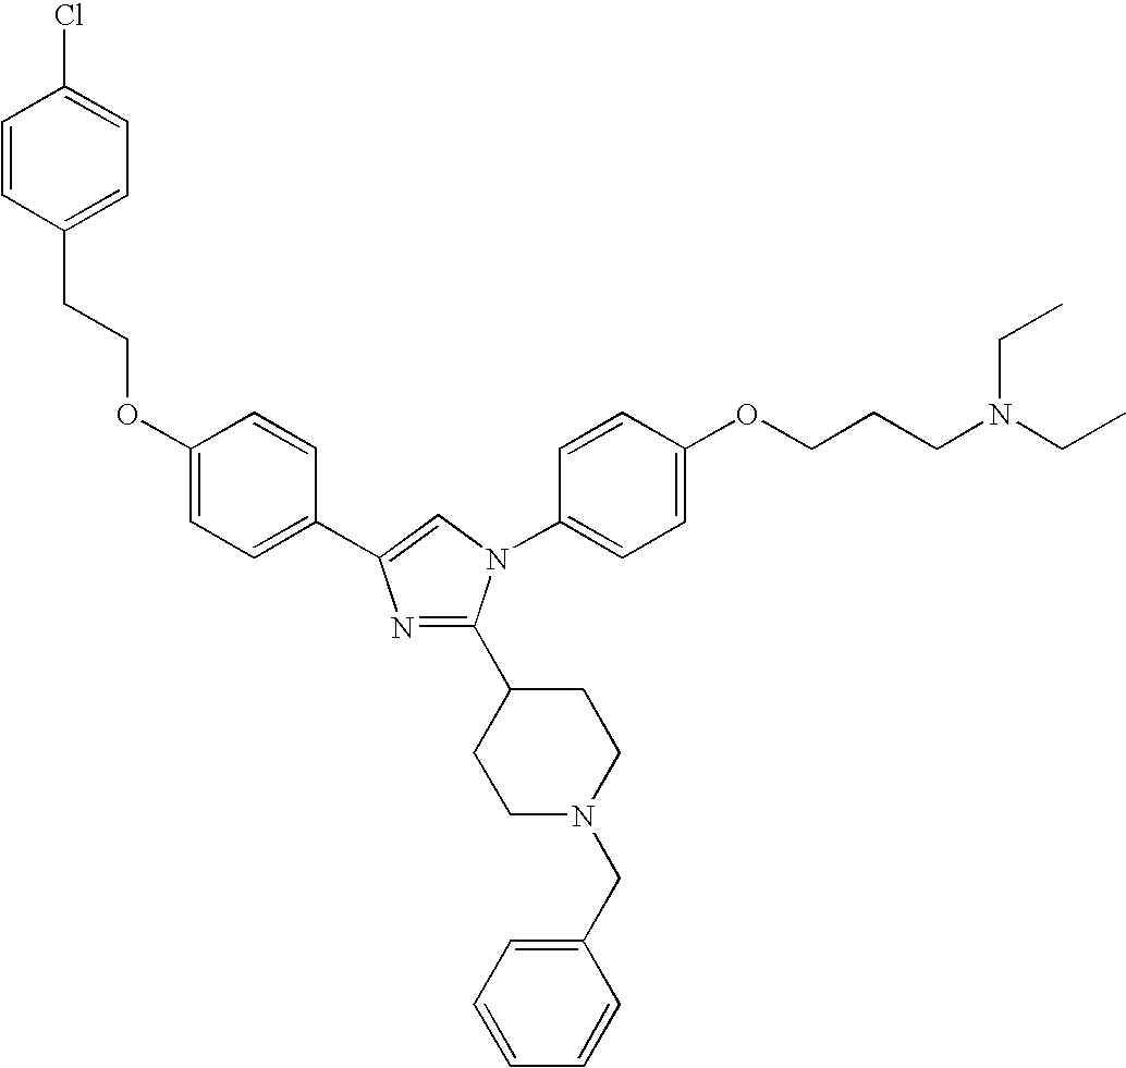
C1=CC(CCOC2=CC=C(C3=CN(C4=CC=C(OCCCN(CC)CC)C=C4)C(C4CCN(CC5=CC=CC=C5)CC4)=N3)C=C2)=CC=C1Cl
